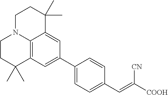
C12=C3C=C(C4=CC=C(C=C([COOH])[CN])C=C4)C=C1C(C)(C)CCN2CCC3(C)C
